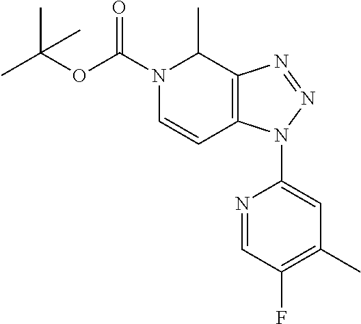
O(C(C)(C)C)C(N1C=CC2=C(C1C)N=NN2C1=CC(C)=C(F)C=N1)=O
